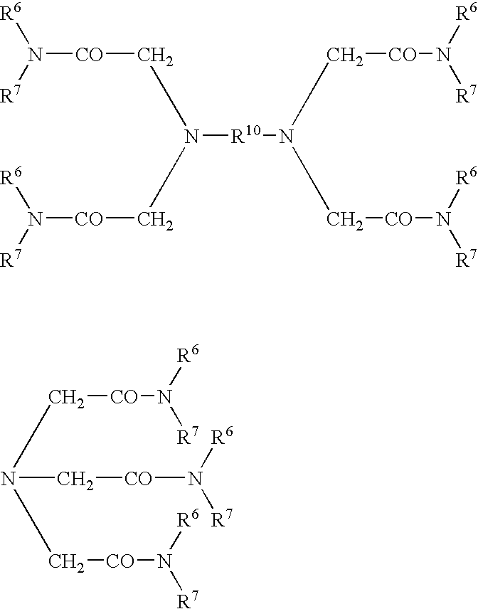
N([CO]CN([R10]N(C[CO]N([R6])[R7])C[CO]N([R7])[R6])C[CO]N([R7])[R6])([R6])[R7].N([CO]CN(C[CO]N([R7])[R6])C[CO]N([R6])[R7])([R6])[R7]
